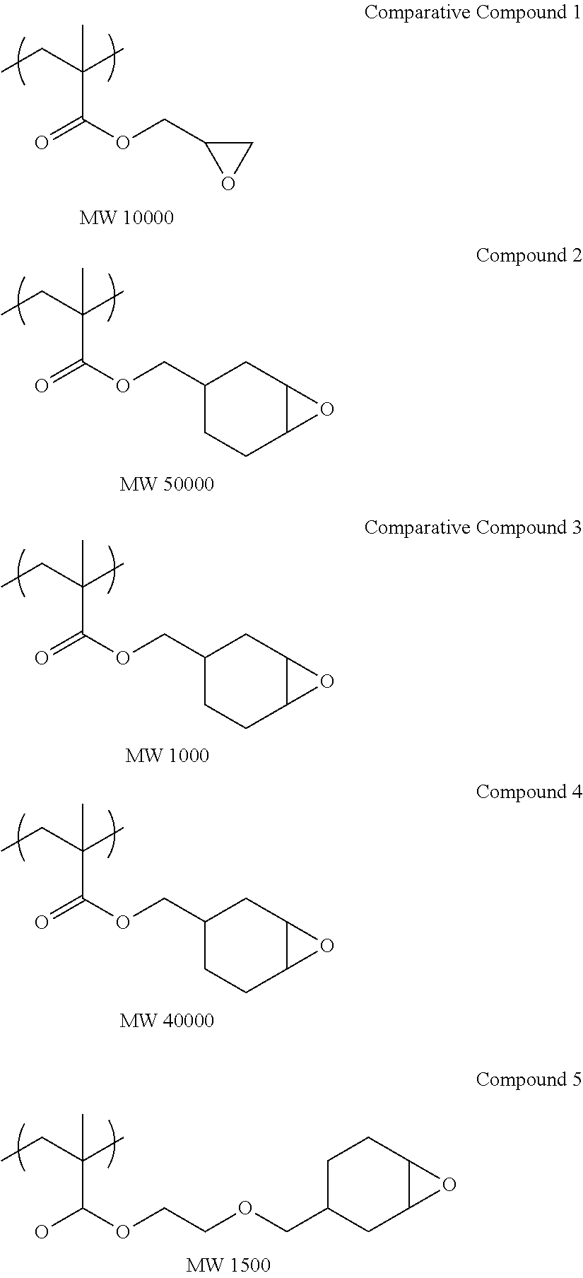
C(C(OCC1OC1)=O)(CC)(C)C.C(C(OCC1CCC2C(C1)O2)=O)(CC)(C)C.C(C(OCC1CCC2C(C1)O2)=O)(CC)(C)C.C(C(OCC1CCC2C(C1)O2)=O)(CC)(C)C.OC(OCCOCC1CC2C(CC1)O2)C(CC)(C)C
